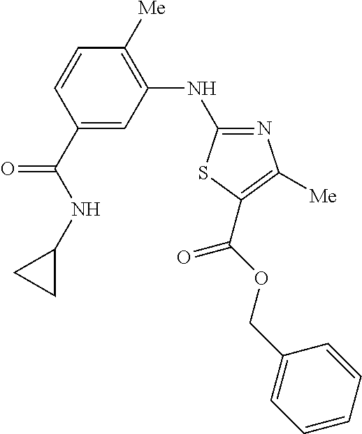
C1(NC2=NC([Me])=C(C(OCC3=CC=CC=C3)=O)S2)=C([Me])C=CC(C(NC2CC2)=O)=C1
